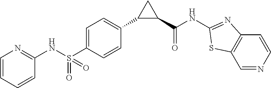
C1=CC=CC(NS(C2=CC=C(C3C(C(NC4=NC5=C(C=NC=C5)S4)=O)C3)C=C2)(=O)=O)=N1
